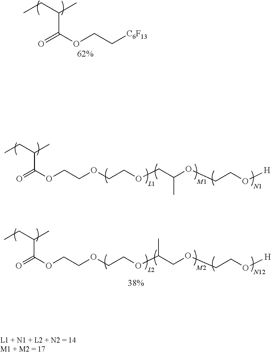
C(C(CC)C)(OCCOCCOCC(OCCO[H])C)=O.C(C(CC)C)(OCCOCCOC(COCCO[H])C)=O.C(C(CC)C)(OCC[C6F13])=O
